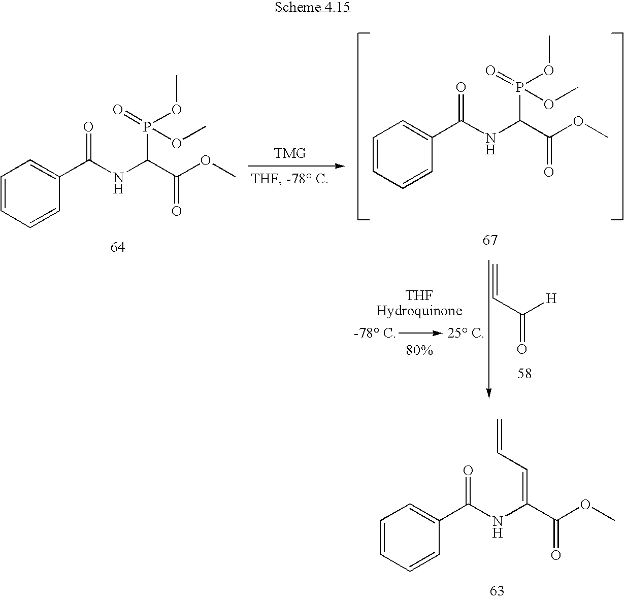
C1=CC=CC(C(NC(C(OC)=O)P(OC)(=O)OC)=O)=C1.C1=CC=CC(C(NC(C(OC)=O)P(OC)(=O)OC)=O)=C1.C(=O)(C=C)[H].C1=CC=CC(C(NC(C(OC)=O)=CC=C)=O)=C1
